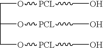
C(O[PCL]CO)C(O[PCL]CO)CO[PCL]CO
